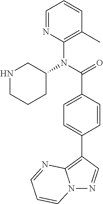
C1=NC(N(C(=O)C2=CC=C(C3=C4N(N=C3)C=CC=N4)C=C2)C2CNCCC2)=C(C)C=C1
